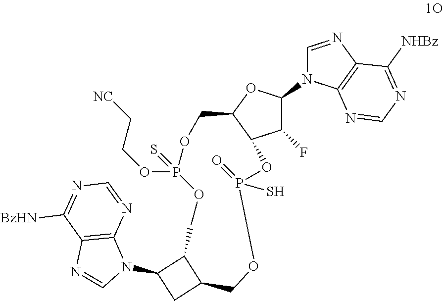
C1(F)C(N2C3=C(N=C2)C([NHBz])=NC=N3)OC2C1OP(S)(=O)OCC1C(COP(=S)(OCC[NC])OC2)C(N2C3=C(N=C2)C([BzHN])=NC=N3)C1
